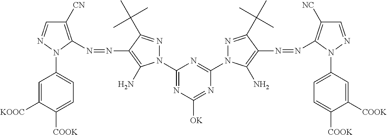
C1(N2N=CC([CN])=C2N=NC2=C(N)N(C3=NC([OK])=NC(N4N=C(C(C)(C)C)C(N=NC5=C([NC])C=NN5C5=CC=C([COOK])C([COOK])=C5)=C4N)=N3)N=C2C(C)(C)C)=CC=C([COOK])C([KOOC])=C1
